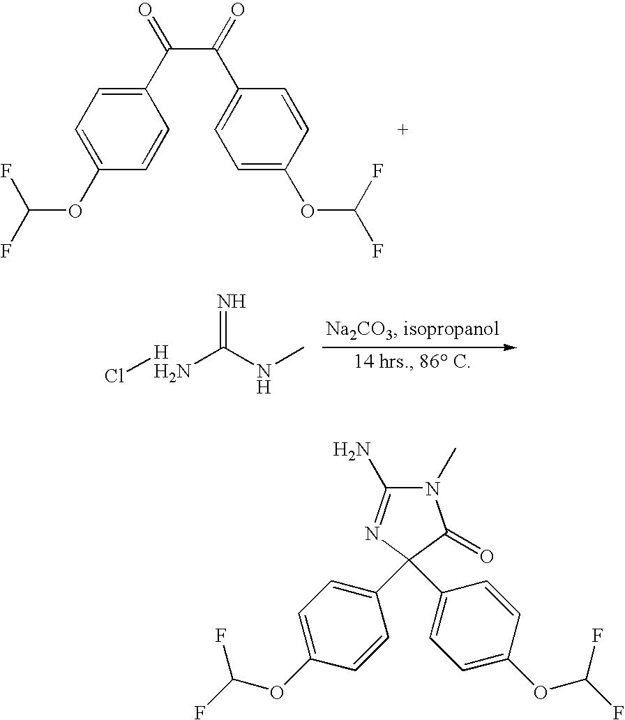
N=C(NC)N.Cl[H].C1(C(=O)C(=O)C2=CC=C(OC(F)F)C=C2)=CC=C(OC(F)F)C=C1.N1(C)C(N)=NC(C2=CC=C(OC(F)F)C=C2)(C2=CC=C(OC(F)F)C=C2)C1=O
